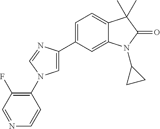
C1=C(C2=CC=C3C(=C2)N(C2CC2)C(=O)C3(C)C)N=CN1C1=C(F)C=NC=C1
